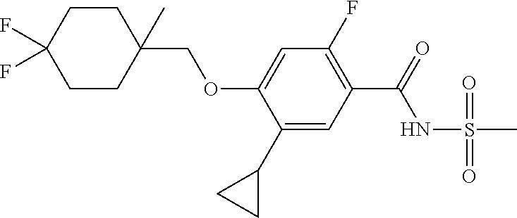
C1(COC2=CC(F)=C(C(=O)NS(C)(=O)=O)C=C2C2CC2)(C)CCC(F)(F)CC1
